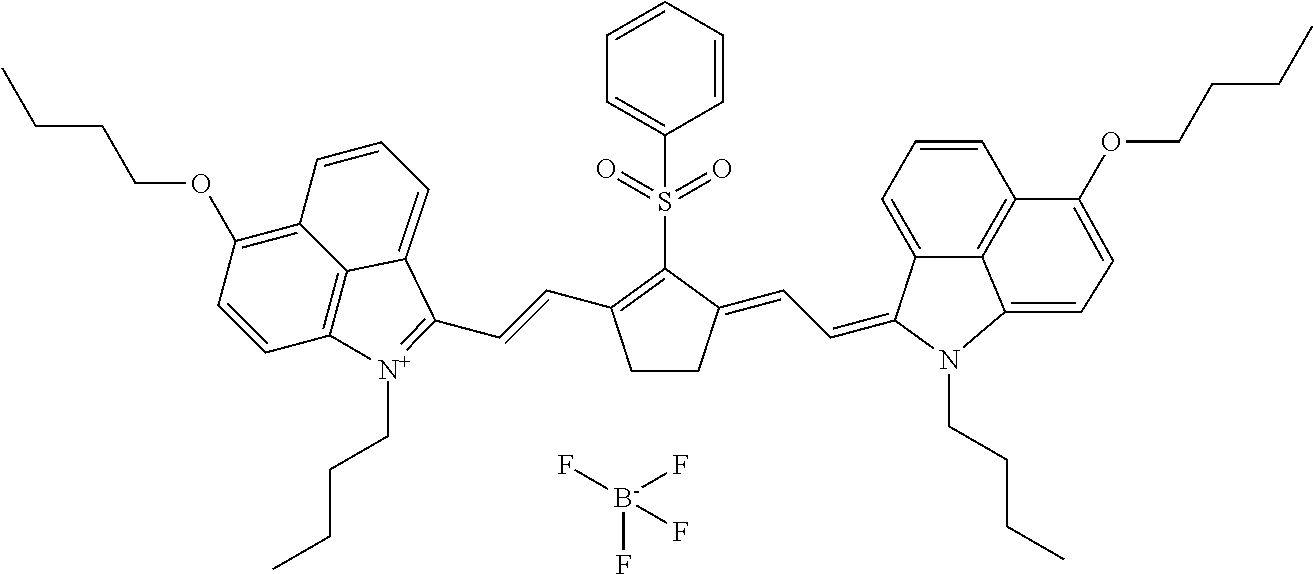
C1=CC=CC=C1S(C1=C(C=CC2=[N+](CCCC)C3=C4C(=C(OCCCC)C=C3)C=CC=C42)CCC1=CC=C1C2=CC=CC3=C2C(=CC=C3OCCCC)N1CCCC)(=O)=O.[B-](F)(F)(F)F
